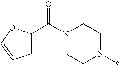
N1(C(C2=CC=CO2)=O)CCN(*)CC1
